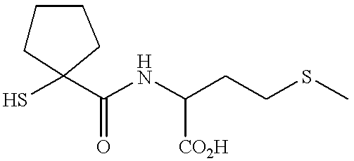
C1CC(S)(C(NC(CCSC)[CO2H])=O)CC1
